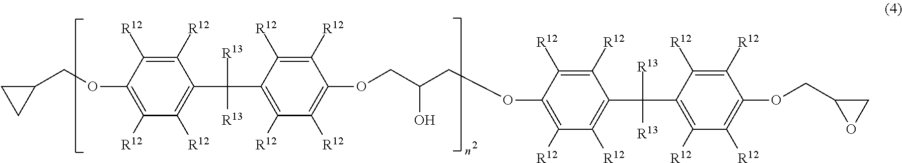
C1([R12])=C([R12])C(OCC2CC2)=C([R12])C([R12])=C1C([R13])(C1=C([R12])C([R12])=C(OCC(COC2=C([R12])C([R12])=C(C([R13])([R13])C3=C([R12])C([R12])=C(OCC4OC4)C([R12])=C3[R12])C([R12])=C2[R12])O)C([R12])=C1[R12])[R13]
